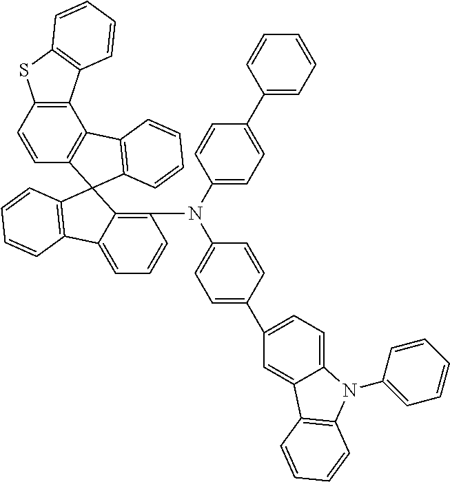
C12=C(C3=C(C=C1)C1(C4=C3C=CC=C4)C3=C(N(C4=CC=C(C5=CC=CC=C5)C=C4)C4=CC=C(C5=CC=C6C(=C5)C5=C(N6C6=CC=CC=C6)C=CC=C5)C=C4)C=CC=C3C3=C1C=CC=C3)C1=C(S2)C=CC=C1
